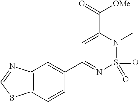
C1=C(C(=O)[OMe])N(C)S(=O)(=O)N=C1C1=CC2=C(C=C1)SC=N2
